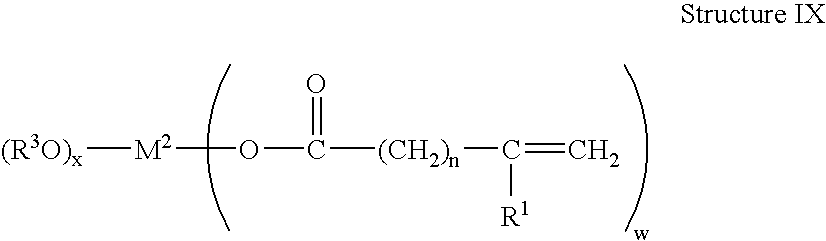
O(C([(CH2)n]C(=C)[R1])=O)[M2][(R3O)x]
